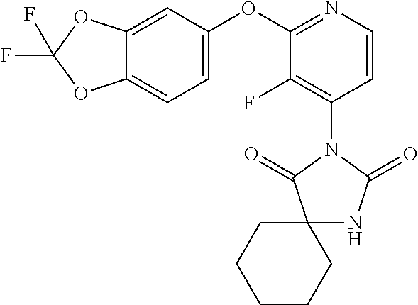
C12(NC(=O)N(C3=C(F)C(OC4=CC=C5C(=C4)OC(F)(F)O5)=NC=C3)C1=O)CCCCC2
